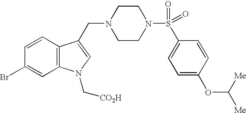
C(C1=CN(C[CO2H])C2=C1C=CC(Br)=C2)N1CCN(S(C2=CC=C(OC([Me])[Me])C=C2)(=O)=O)CC1
